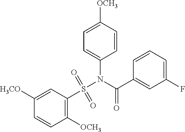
C1([H3CO])=CC(S(N(C(C2=CC(F)=CC=C2)=O)C2=CC=C([OCH3])C=C2)(=O)=O)=C([OCH3])C=C1
